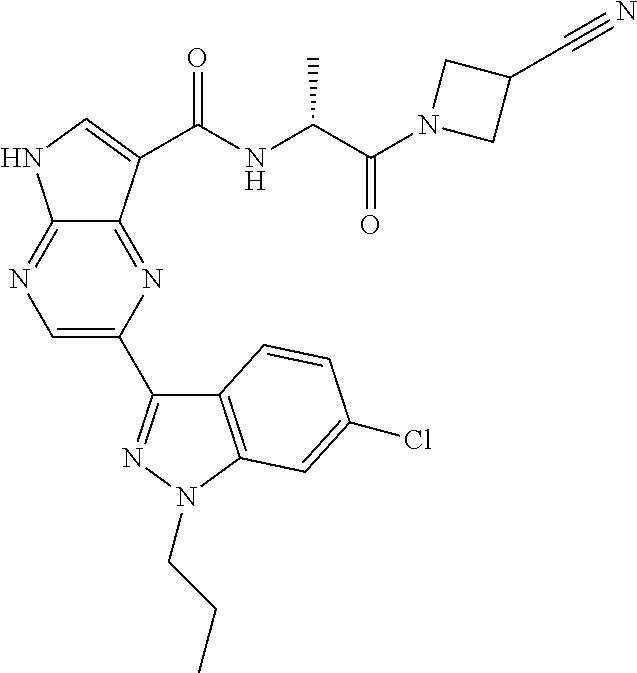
C12=NC(C3=NN(CCC)C4=C3C=CC(Cl)=C4)=CN=C1NC=C2C(NC(C(N1CC(C#N)C1)=O)C)=O
